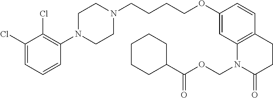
C1(Cl)=CC=CC(N2CCN(CCCCOC3=CC4=C(C=C3)CCC(=O)N4COC(C3CCCCC3)=O)CC2)=C1Cl
